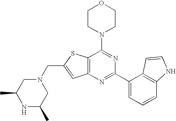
C12=C(N=C(C3=CC=CC4=C3C=CN4)N=C1N1CCOCC1)C=C(CN1CC(C)NC(C)C1)S2
